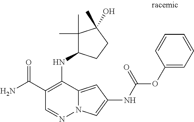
O=C(C1=C(NC2C(C)(C)C(C)(O)CC2)C2=CC(NC(OC3=CC=CC=C3)=O)=CN2N=C1)N
